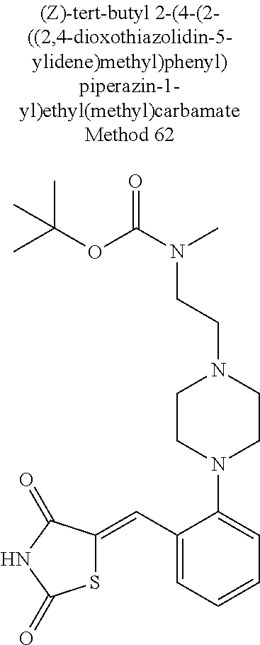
C1(C=C2SC(=O)NC2=O)=CC=CC=C1N1CCN(CCN(C(=O)OC(C)(C)C)C)CC1
